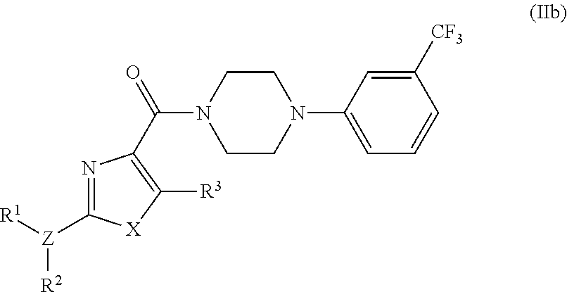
N1(C2=CC=CC([CF3])=C2)CCN(C(=O)C2=C([R3])[X]C([Z]([R1])[R2])=N2)CC1
